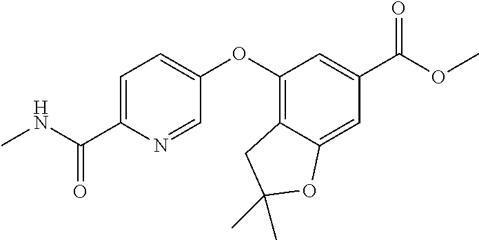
C1=C(C(NC)=O)N=CC(OC2=C3C(=CC(C(=O)OC)=C2)OC(C)(C)C3)=C1
